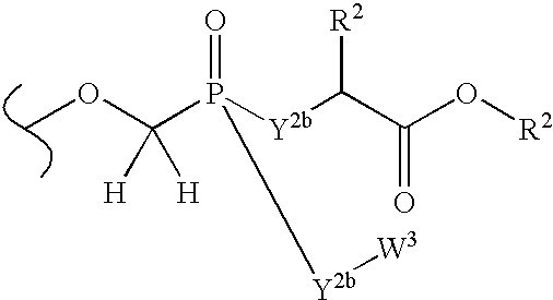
COC(P(=O)([Y2b]C(C(O[R2])=O)[R2])[Y2b][W3])([H])[H]
